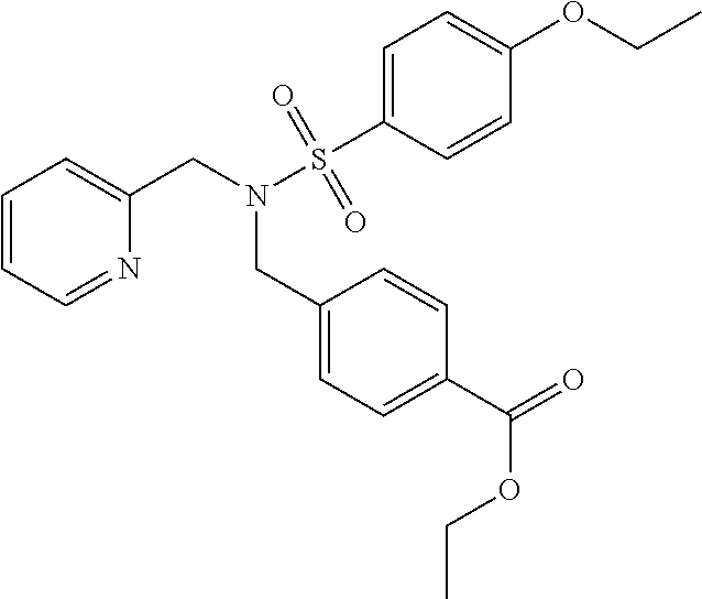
C1=CC=NC(CN(S(=O)(=O)C2=CC=C(OCC)C=C2)CC2=CC=C(C(=O)OCC)C=C2)=C1
